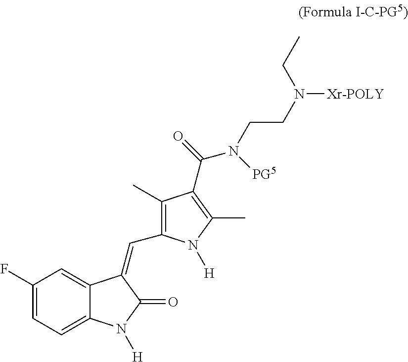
C1(F)=CC=C2C(=C1)C(=CC1=C(C)C(C(N([PG5])CCN(CC)[Xr-POLY])=O)=C(C)N1[H])C(=O)N2[H]
